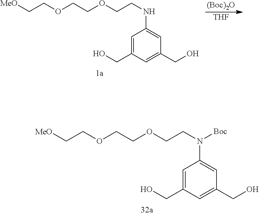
[MeO]CCOCCOCCN(C1=CC(CO)=CC(CO)=C1)[Boc].[MeO]CCOCCOCCNC1=CC(CO)=CC(CO)=C1.[(Boc)2O].[THF]
